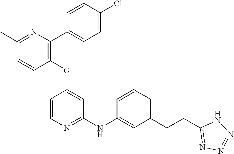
C1(OC2=CC(NC3=CC(CCC4=NN=NN4)=CC=C3)=NC=C2)=C(C2=CC=C(Cl)C=C2)N=C(C)C=C1
